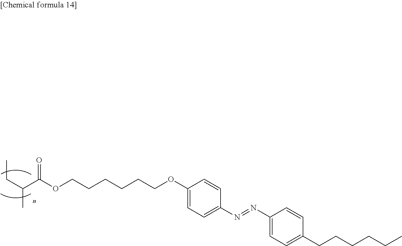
C(C(C)C(OCCCCCCOC1=CC=C(N=NC2=CC=C(CCCCCC)C=C2)C=C1)=O)C
